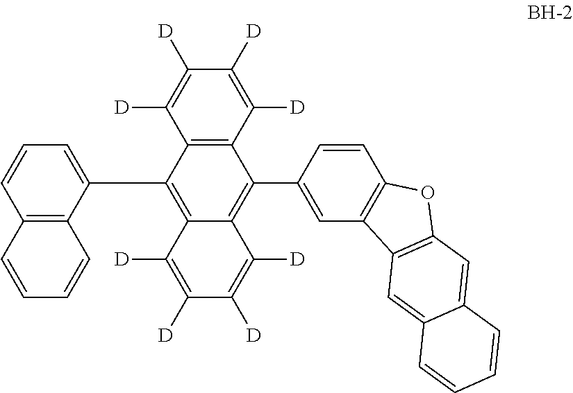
C12=C(C([D])=C([D])C([D])=C1[D])C(C1=CC3=C(C=C1)OC1=C3C=C3C(=C1)C=CC=C3)=C1C(=C2C2=CC=CC3=C2C=CC=C3)C([D])=C([D])C([D])=C1[D]
